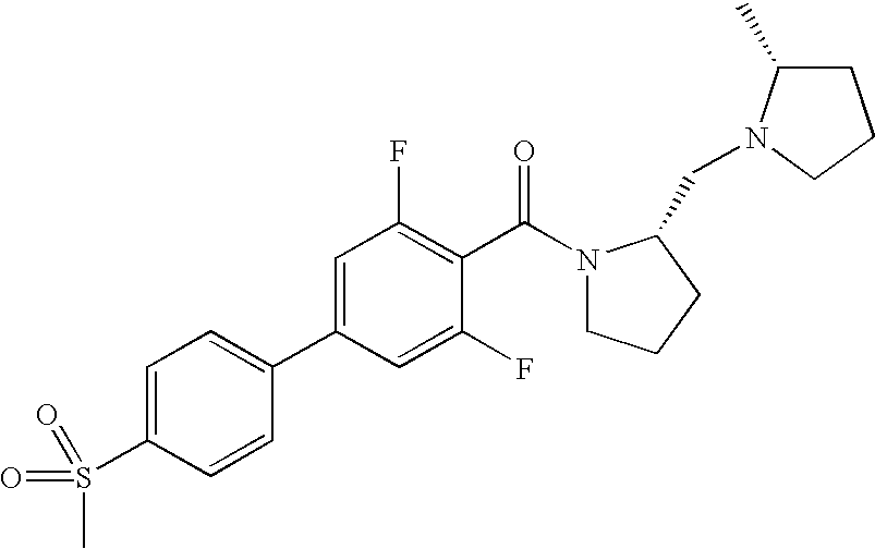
C1(C2=CC(F)=C(C(N3CCCC3CN3C(C)CCC3)=O)C(F)=C2)=CC=C(S(C)(=O)=O)C=C1
